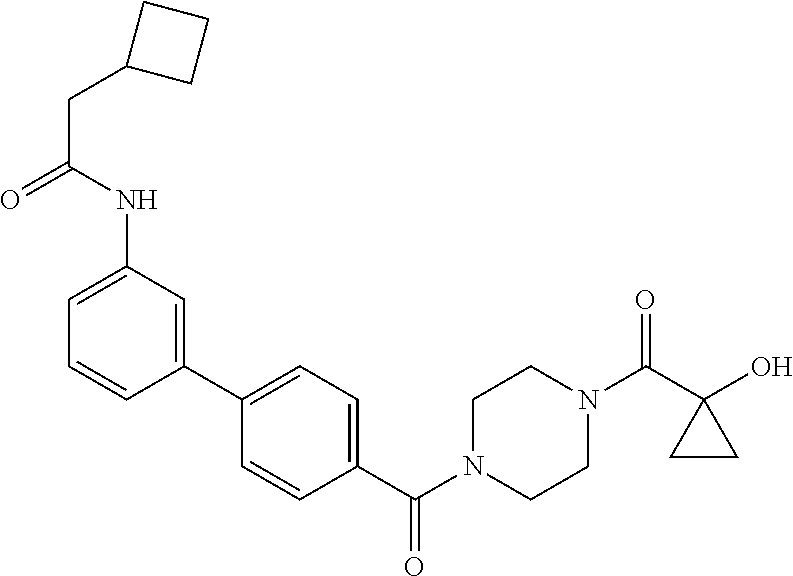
OC1(C(N2CCN(C(=O)C3=CC=C(C4=CC(NC(CC5CCC5)=O)=CC=C4)C=C3)CC2)=O)CC1
